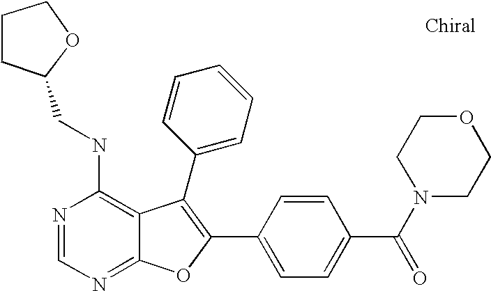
N1=CN=C2C(=C1NCC1OCCC1)C(C1=CC=CC=C1)=C(C1=CC=C(C(N3CCOCC3)=O)C=C1)O2
